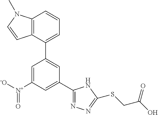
C1(C2=CC(C3=NN=C(SCC(O)=O)N3)=CC([N+](=O)[-O])=C2)=CC=CC2=C1C=CN2C
